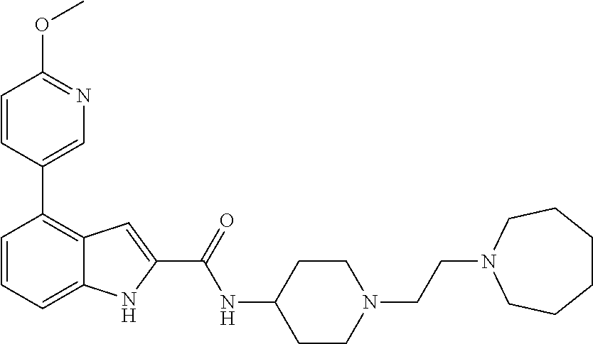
C1=CC=C2C(=C1C1=CN=C(OC)C=C1)C=C(C(=O)NC1CCN(CCN3CCCCCC3)CC1)N2
